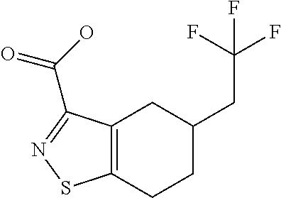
C12=C(CCC(CC(F)(F)F)C1)SN=C2C(O)=O
